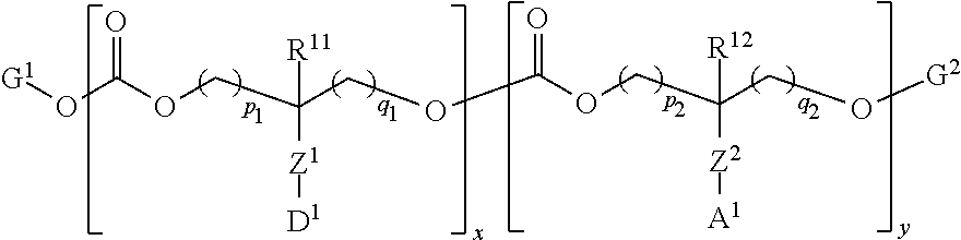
[G1]OC(OCC(COC(OCC(CO[G2])([R12])[Z2][A1])=O)([R11])[Z1][D1])=O
